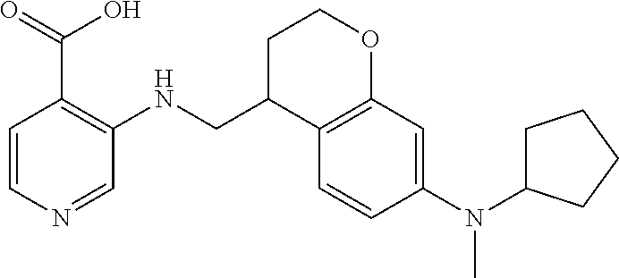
N(C1=CC2=C(C=C1)C(CNC1=C(C(=O)O)C=CN=C1)CCO2)(C)C1CCCC1
